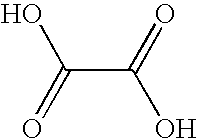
C(C(=O)O)(=O)O
